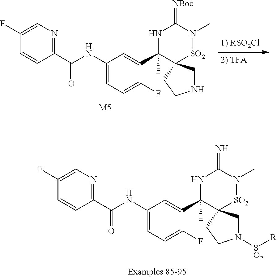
C1(NC(C2=NC=C(F)C=C2)=O)=CC=C(F)C(C2(C)NC(=[NBoc])N(C)[SO2]C23CNCC3)=C1.[M5].C1(NC(C2=NC=C(F)C=C2)=O)=CC=C(F)C(C2(C)NC(=N)N(C)[SO2]C23CN([SO2][R])CC3)=C1
